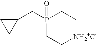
P1(=O)(CC2CC2)CC[NH2+Cl-]CC1
